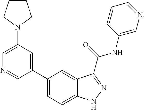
N1(C2=CN=CC(C3=CC=C4C(=C3)C(C(NC3=CN=CC=C3)=O)=NN4)=C2)CCCC1
